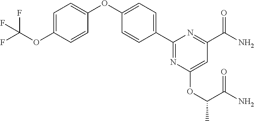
C1(C2=CC=C(OC3=CC=C(OC(F)(F)F)C=C3)C=C2)=NC(OC(C)C(N)=O)=CC(C(=O)N)=N1
